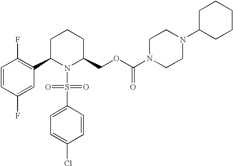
C1=CC(F)=CC(C2N(S(C3=CC=C(Cl)C=C3)(=O)=O)C(COC(N3CCN(C4CCCCC4)CC3)=O)CCC2)=C1F
